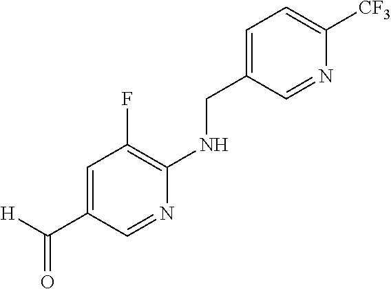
C1=C(CNC2=C(F)C=C(C([H])=O)C=N2)C=NC([CF3])=C1
